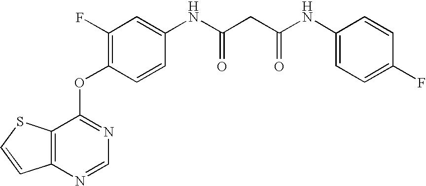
C1=C(NC(CC(NC2=CC=C(F)C=C2)=O)=O)C=CC(OC2=NC=NC3=C2SC=C3)=C1F
